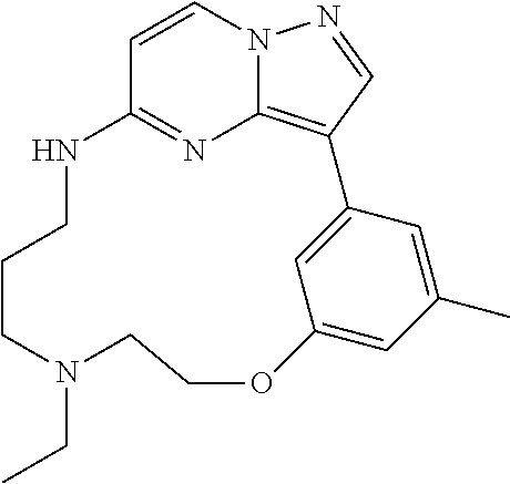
C12=NC3=C(C=NN3C=C1)C1=CC(=CC(C)=C1)OCCN(CC)CCCN2
